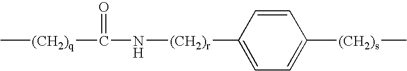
C[(CH2)q]C(=O)N[(CH2)r]C1=CC=C([(CH2)s]C)C=C1
